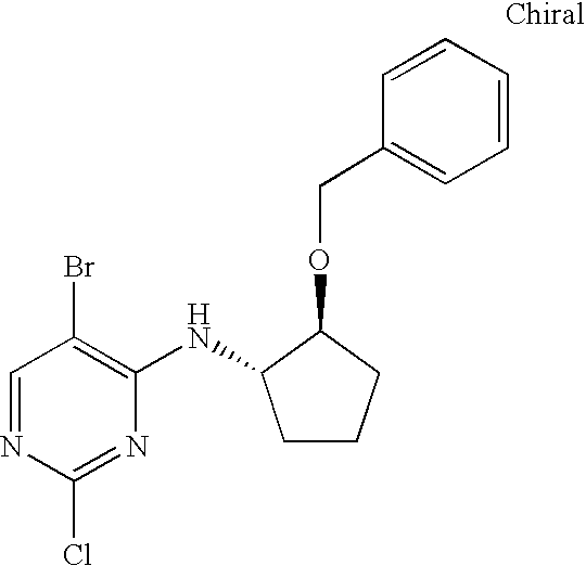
C1=NC(Cl)=NC(NC2CCCC2OCC2=CC=CC=C2)=C1Br
